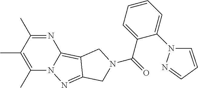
C1(C)=C(C)C(C)=NC2=C3C(=NN12)CN(C(=O)C1=CC=CC=C1N1C=CC=N1)C3
